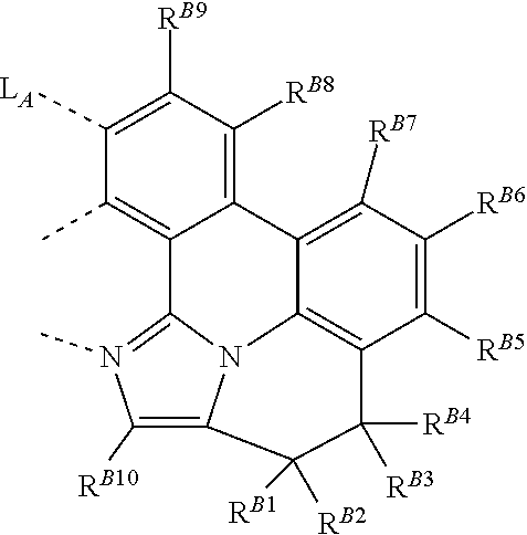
N12C3=C([RB10])N(C)=C1C1=C(C)C([LA])=C([RB9])C([RB8])=C1C1=C([RB7])C([RB6])=C([RB5])C(=C21)C([RB4])([RB3])C3([RB2])[RB1]
